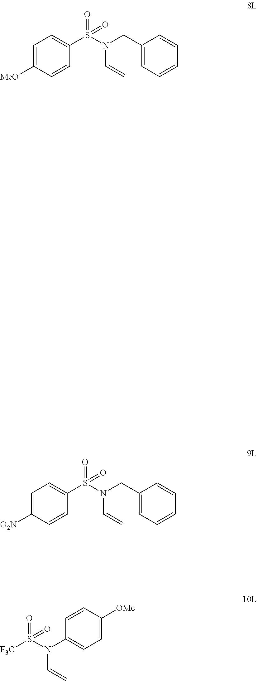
C1(S(N(CC2=CC=CC=C2)C=C)(=O)=O)=CC=C([MeO])C=C1.C1(S(N(CC2=CC=CC=C2)C=C)(=O)=O)=CC=C([O2N])C=C1.[F3C]S(N(C1=CC=C([OMe])C=C1)C=C)(=O)=O
